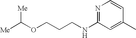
N1=C(NCCCOC([Me])[Me])C=C(C)C=C1
